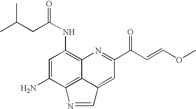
C1=C(N)C2=C3C(=C1NC(=O)CC(C)C)N=C(C(C=COC)=O)C=C3C=N2
